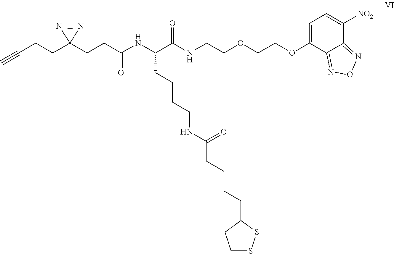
C(C(NC(C(NCCOCCOC1=CC=C([NO2])C2=NON=C12)=O)CCCCNC(CCCCC1CCSS1)=O)=O)CC1(CCC#C)N=N1
